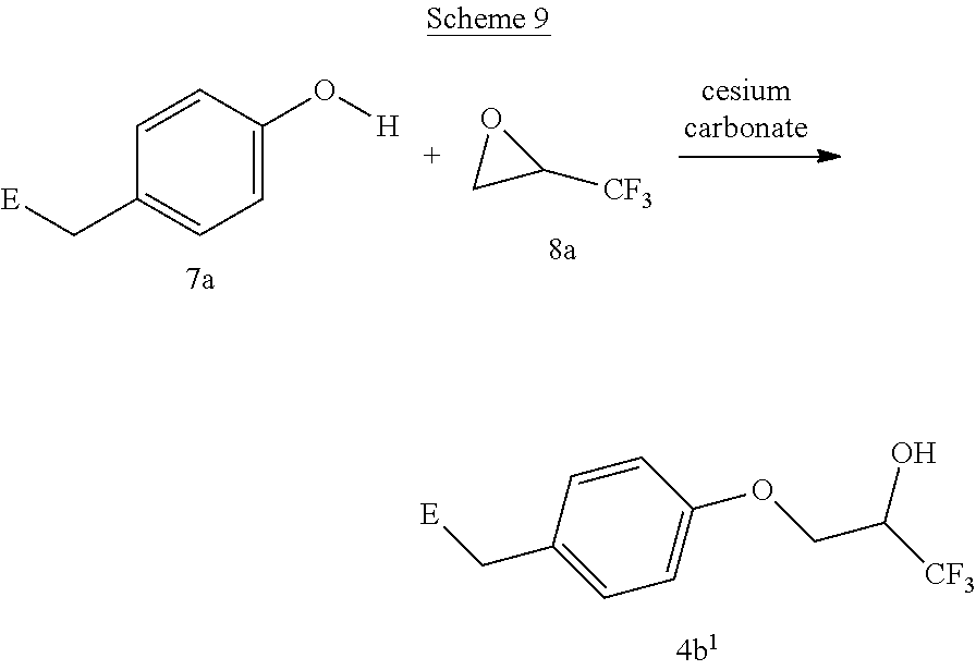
C(C1=CC=C(O[H])C=C1)[E].C1([CF3])OC1.C(C1=CC=C(OCC([CF3])O)C=C1)[E]
